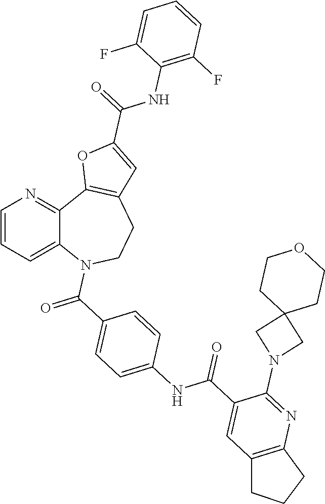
C1=CC=C2C(=N1)C1=C(CCN2C(=O)C2=CC=C(NC(C3=CC4=C(N=C3N3CC5(C3)CCOCC5)CCC4)=O)C=C2)C=C(C(=O)NC2=C(F)C=CC=C2F)O1
